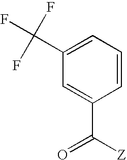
C1(C(F)(F)F)=CC=CC(C([Z])=O)=C1
